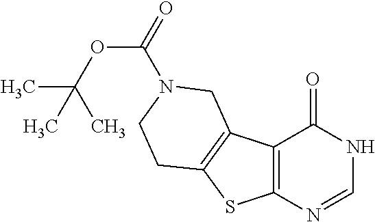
C12=C(N=CNC1=O)SC1=C2CN(C(OC(C)(C)C)=O)CC1
